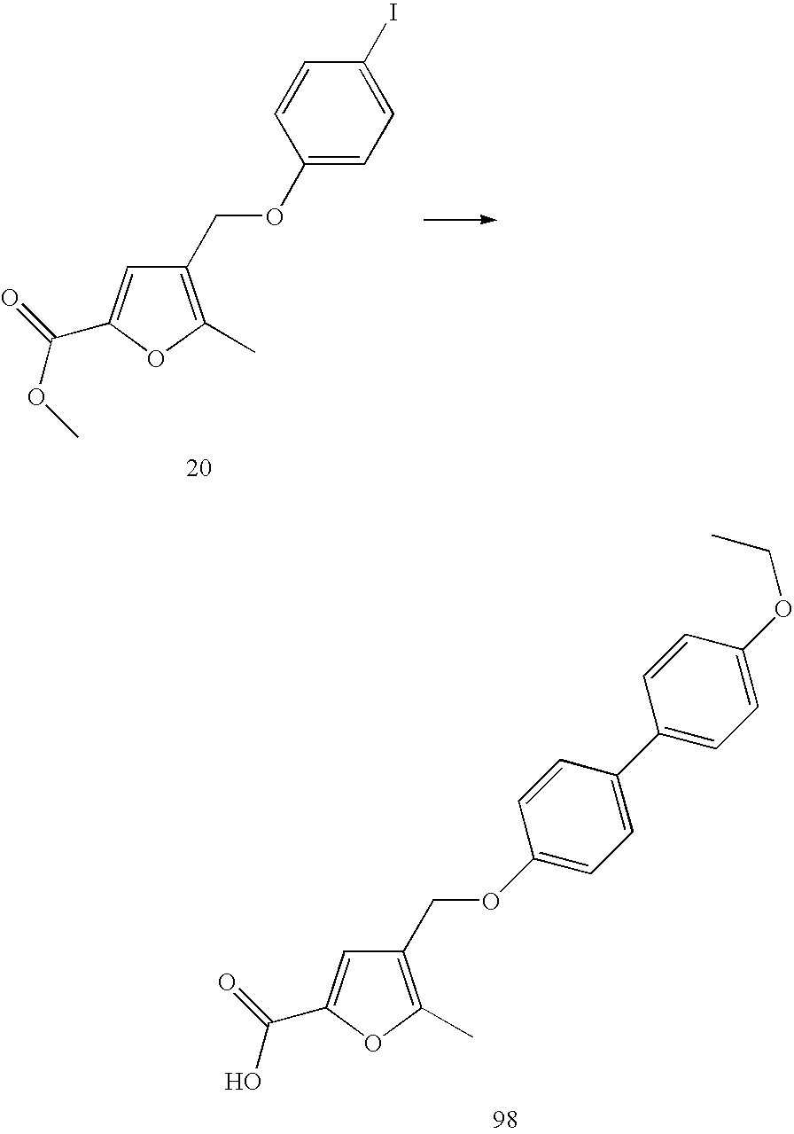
C1(COC2=CC=C(C3=CC=C(OCC)C=C3)C=C2)=C(C)OC(C(=O)O)=C1.C1(COC2=CC=C(I)C=C2)=C(C)OC(C(=O)OC)=C1
